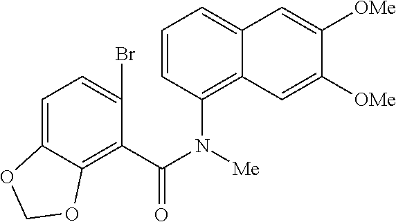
C1=C2C(=C(C(N(C3=C4C(=CC=C3)C=C([OMe])C([OMe])=C4)[Me])=O)C(Br)=C1)OCO2
